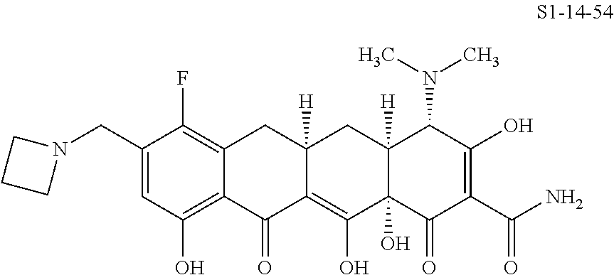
N1(CC2=CC(O)=C3C(=C2F)CC2([H])C(=C(O)C4(O)C([H])(C2)C(N(C)C)C(O)=C(C(N)=O)C4=O)C3=O)CCC1
